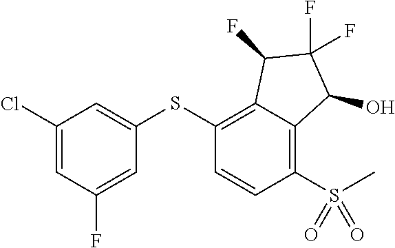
C1(SC2=C3C(=C(S(C)(=O)=O)C=C2)C(O)C(F)(F)C3F)=CC(Cl)=CC(F)=C1
